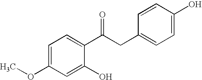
O=C(C1=CC=C(OC)C=C1O)CC1=CC=C(O)C=C1
